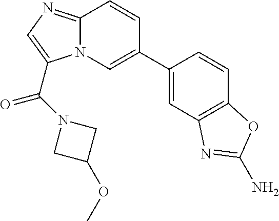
N12C(=NC=C1C(N1CC(OC)C1)=O)C=CC(C1=CC3=C(C=C1)OC(N)=N3)=C2
